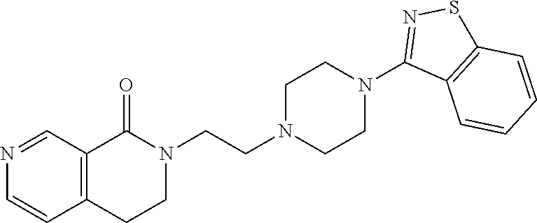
C12=C(C(=O)N(CCN3CCN(C4=NSC5=C4C=CC=C5)CC3)CC1)C=NC=C2
